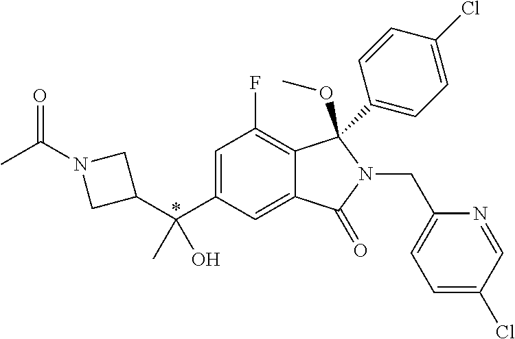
C1(C(C2=CC(F)=C3C(=C2)C(=O)N(CC2=CC=C(Cl)C=N2)C3(C2=CC=C(Cl)C=C2)OC)(O)C)CN(C(C)=O)C1
